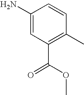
C1(N)=CC(C(=O)OC)=C(C)C=C1
